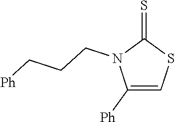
C1([Ph])=CSC(=S)N1CCC[Ph]
